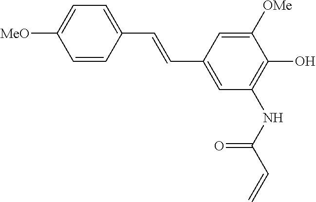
[MeO]C1=CC=C(C=CC2=CC(NC(C=C)=O)=C(O)C([OMe])=C2)C=C1
